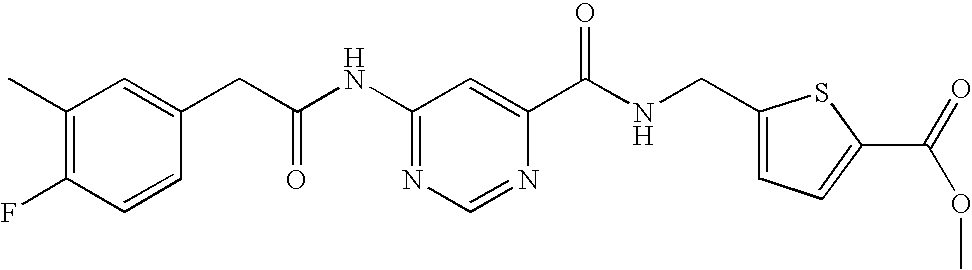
N1=C(NC(CC2=CC(C)=C(F)C=C2)=O)C=C(C(NCC2=CC=C(C(=O)OC)S2)=O)N=C1
